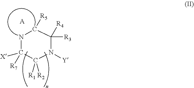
N1C([R7])([X])C([R1])([R2])N([Y])C([R4])([R3])C1[R5].[A]
